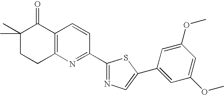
C1(C)(C)CCC2=C(C1=O)C=CC(C1=NC=C(C3=CC(OC)=CC(OC)=C3)S1)=N2
